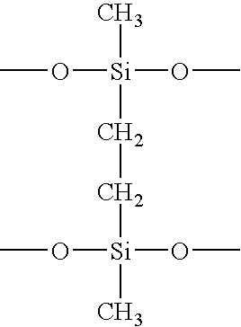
CO[Si](C)(OC)CC[Si](C)(OC)OC
